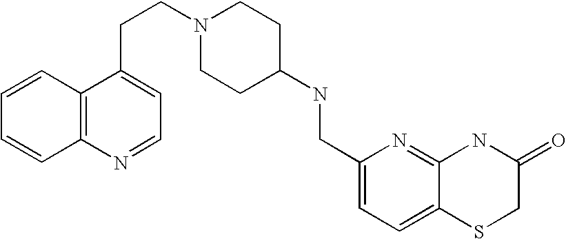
C1=CC2=C(C=C1)N=CC=C2CCN1CCC(NCC2=CC=C3C(=N2)NC(=O)CS3)CC1
